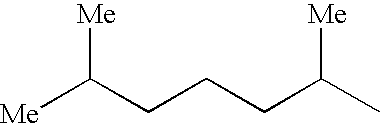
[Me]C(CCCC(C)[Me])[Me]
